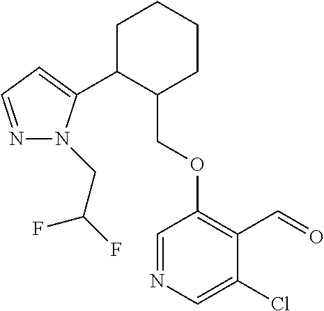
C1C(C2=CC=NN2CC(F)F)C(COC2=C(C=O)C(Cl)=CN=C2)CCC1
